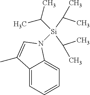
C12=CC=CC=C1N([Si](C(C)C)(C(C)C)C(C)C)C=C2C
